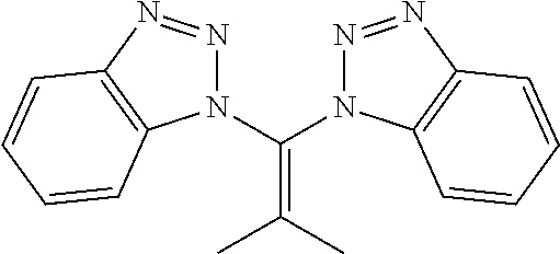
C(=C(C)C)(N1N=NC2=C1C=CC=C2)N1N=NC2=C1C=CC=C2
